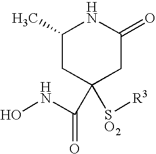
C1(C)CC([SO2][R3])(C(NO)=O)CC(=O)N1
